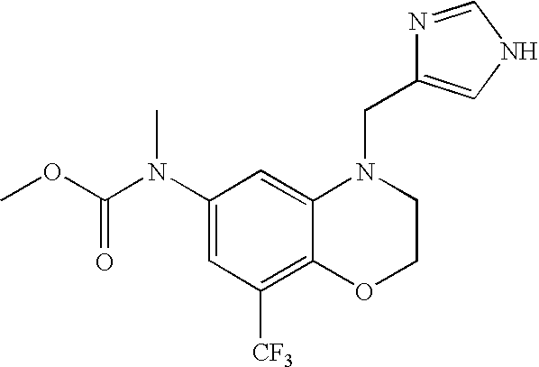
C1(N(C(OC)=O)C)=CC([CF3])=C2C(=C1)N(CC1=CNC=N1)CCO2
